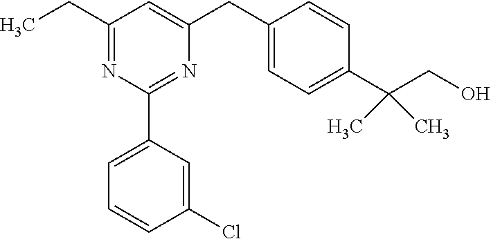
C1(CC)=NC(C2=CC=CC(Cl)=C2)=NC(CC2=CC=C(C(CO)(C)C)C=C2)=C1
